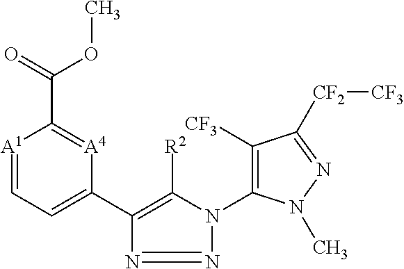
[A1]1=CC=C(C2=C([R2])N(C3=C([CF3])C([CF2][CF3])=NN3C)N=N2)[A4]=C1C(=O)OC
